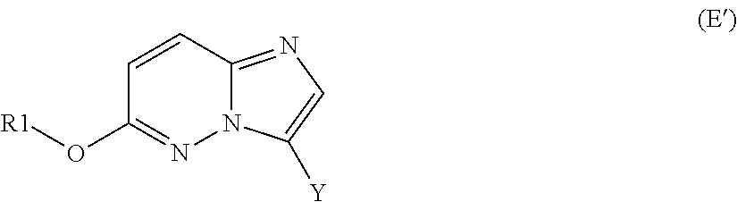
C1=CC2=NC=C([Y])N2N=C1O[R1]
